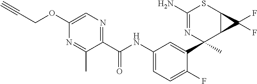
C1(N)=NC(C2=CC(NC(C3=NC=C(OCC#C)N=C3C)=O)=CC=C2F)(C)C2C(S1)C2(F)F
